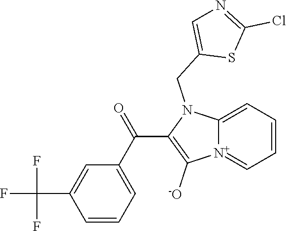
[N+]12=CC=CC=C1N(CC1=CN=C(Cl)S1)C(C(C1=CC=CC(C(F)(F)F)=C1)=O)=C2[-O]
